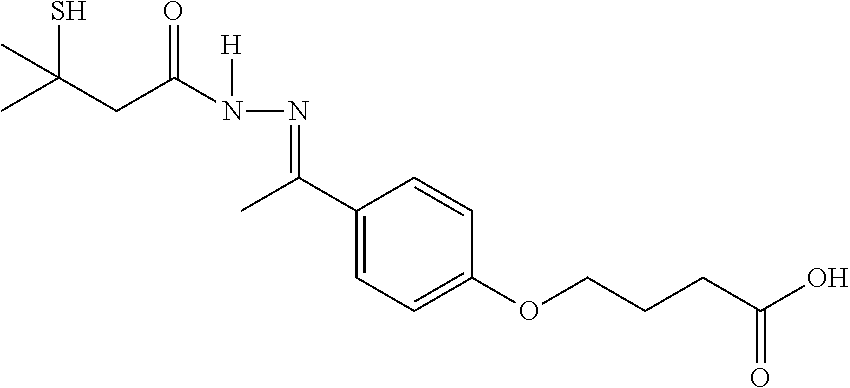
C1(C(C)=NN([H])C(=O)CC(S)(C)C)=CC=C(OCCCC(O)=O)C=C1
